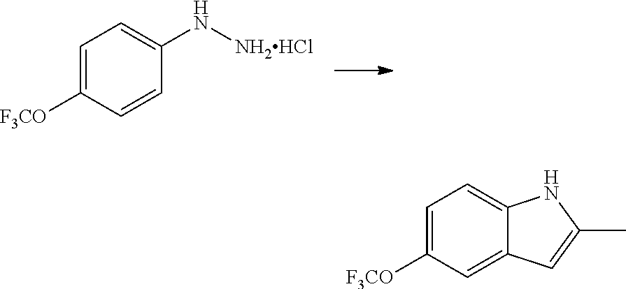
C1=C([F3CO])C=CC(N[NH2HCl])=C1.C1=C([F3CO])C=C2C(=C1)NC(C)=C2
